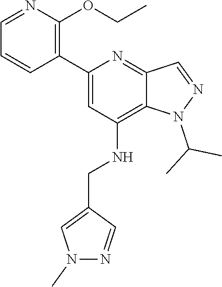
C1=NC(OCC)=C(C2=CC(NCC3=CN(C)N=C3)=C3C(=N2)C=NN3C(C)C)C=C1
